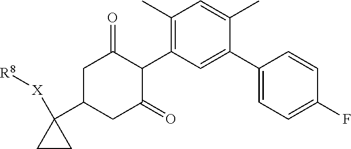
C1(C)=C(C2C(=O)CC(C3([X][R8])CC3)CC2=O)C=C(C2=CC=C(F)C=C2)C(C)=C1
